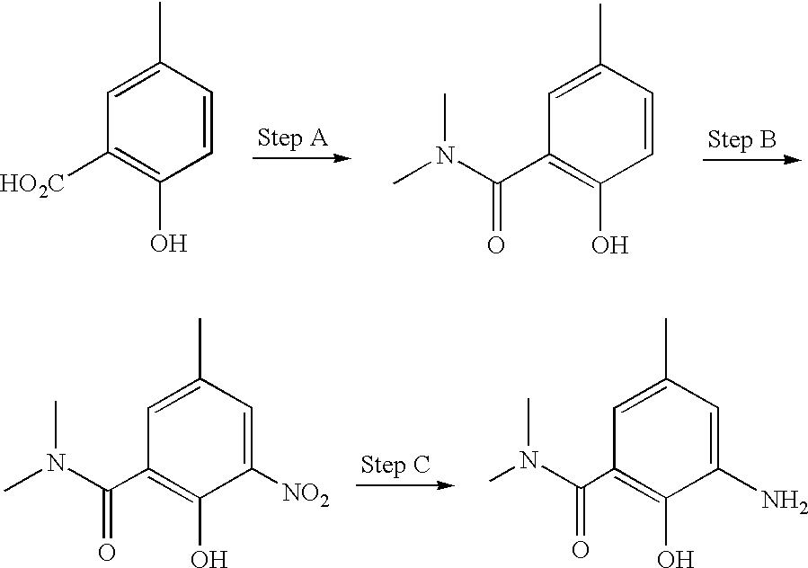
C1=CC(C)=CC(C(N(C)C)=O)=C1O.C1=CC(C)=CC([HO2C])=C1O.C1([NO2])=CC(C)=CC(C(N(C)C)=O)=C1O.C1(N)=CC(C)=CC(C(N(C)C)=O)=C1O
